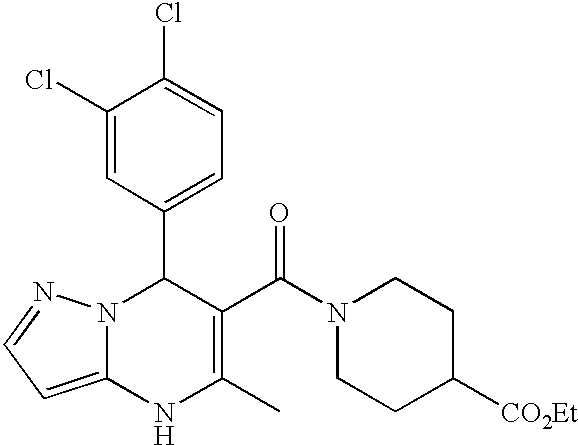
C1(Cl)=CC(C2N3C(=CC=N3)NC(C)=C2C(N2CCC([CO2Et])CC2)=O)=CC=C1Cl
